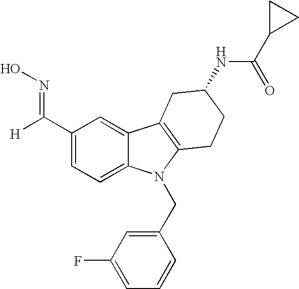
C1(C([H])=NO)=CC=C2C(=C1)C1=C(N2CC2=CC(F)=CC=C2)CCC(NC(C2CC2)=O)C1
